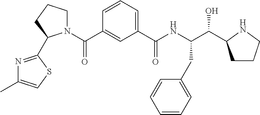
C1=CC=C(C(NC(C(C2CCCN2)O)CC2=CC=CC=C2)=O)C=C1C(=O)N1CCCC1C1=NC(C)=CS1
